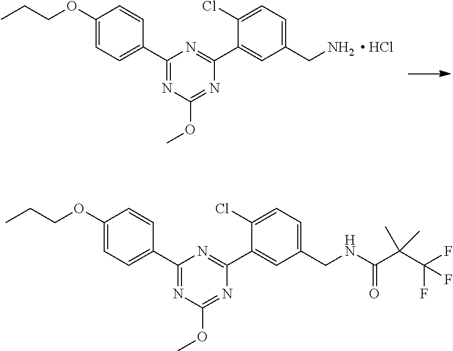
[ HCl].C1(C2=CC=C(OCCC)C=C2)=NC(OC)=NC(C2=CC(CN)=CC=C2Cl)=N1.C1(C2=CC=C(OCCC)C=C2)=NC(OC)=NC(C2=CC(CNC(=O)C(C(F)(F)F)(C)C)=CC=C2Cl)=N1
